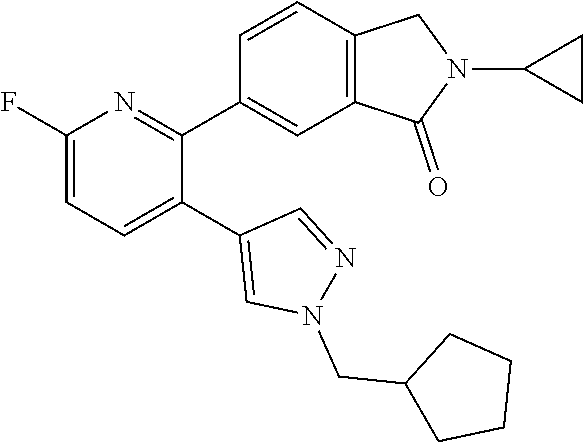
C1(F)=CC=C(C2=CN(CC3CCCC3)N=C2)C(C2=CC3=C(C=C2)CN(C2CC2)C3=O)=N1
